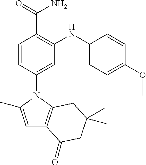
C1=CC(N2C(C)=CC3=C2CC(C)(C)CC3=O)=CC(NC2=CC=C(OC)C=C2)=C1C(=O)N
